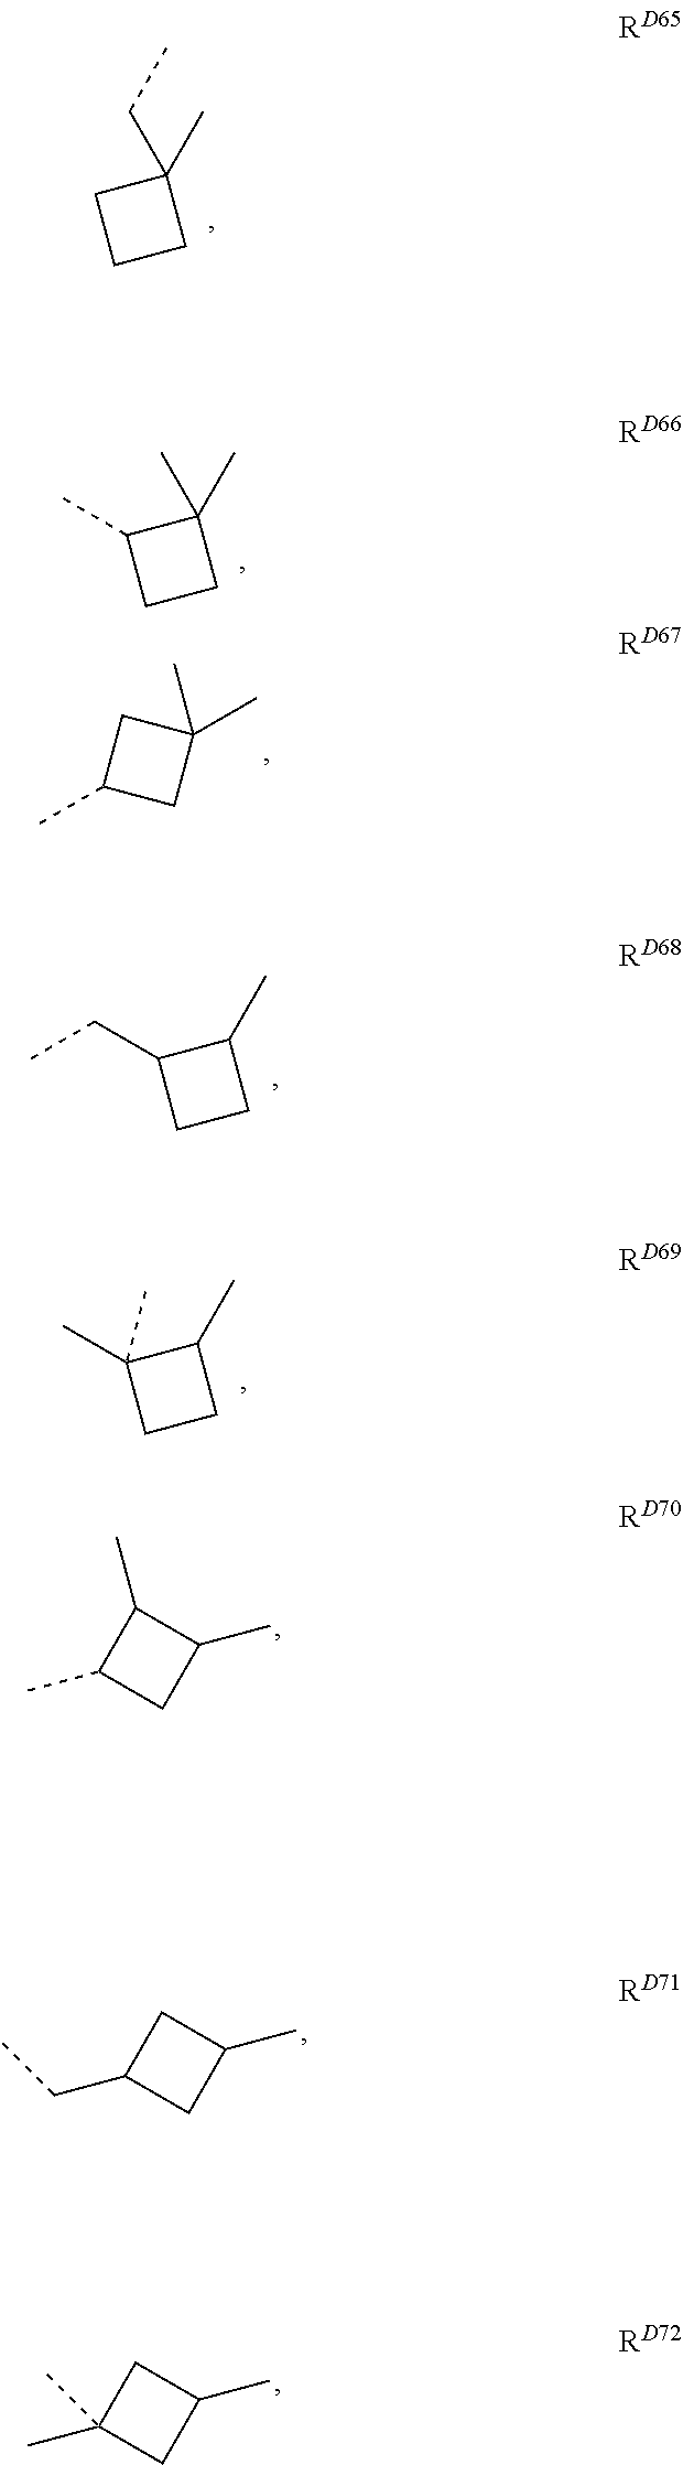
C1(C)(CC)CCC1.C1(C)(C)C(C)CC1.CC1CC(C)(C)C1.CCC1CCC1C.CC1(C)CCC1C.CC1CC(C)C1C.C(C1CC(C)C1)C.CC1(C)CC(C)C1
